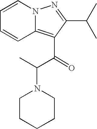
C1=CN2C(=C(C(=O)C(C)N3CCCCC3)C(C(C)C)=N2)C=C1
